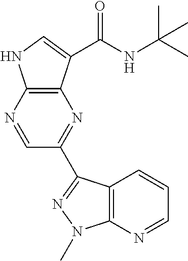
C12=C(N=CC(C3=NN(C)C4=C3C=CC=N4)=N1)NC=C2C(NC(C)(C)C)=O
